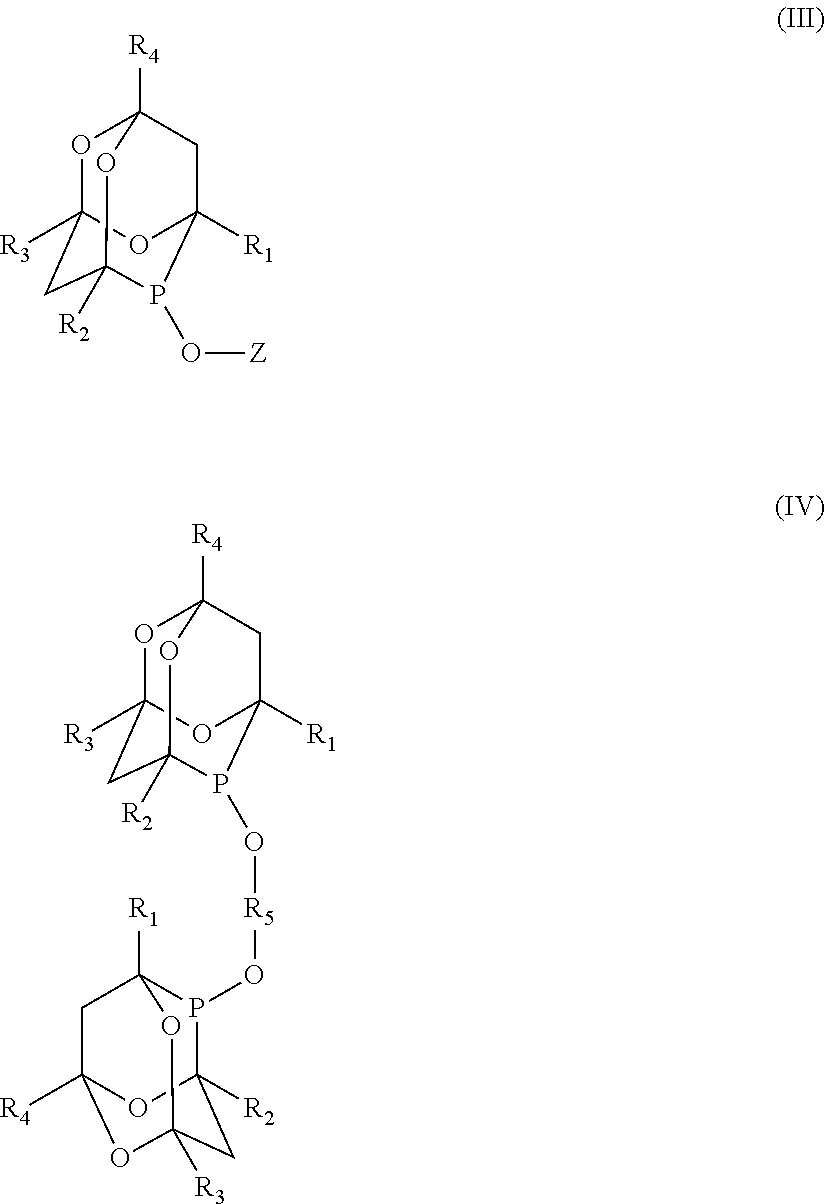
O1C2([R3])CC3([R2])P(O[Z])C([R1])(CC1([R4])O3)O2.O1C2([R3])CC3([R2])P(O[R5]OP4C5([R2])CC6([R3])OC([R4])(CC4([R1])O6)O5)C([R1])(CC1([R4])O3)O2
